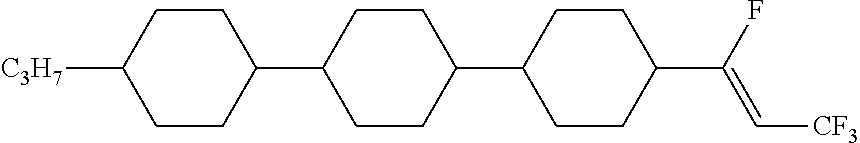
C1CC(C2CCC(C3CCC(C(F)=C[CF3])CC3)CC2)CCC1[C3H7]
